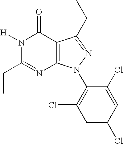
C(C1=NC2=C(C(=O)N1[H])C(CC)=NN2C1=C(Cl)C=C(Cl)C=C1Cl)C
